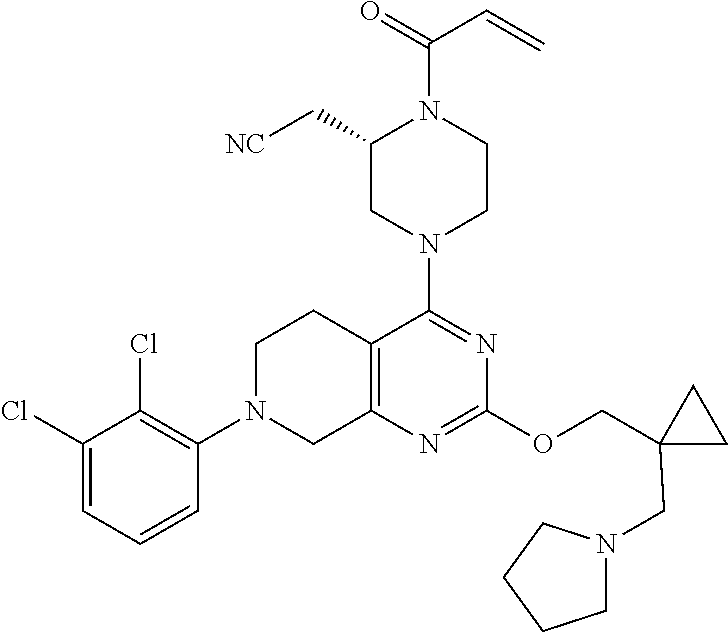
C1(Cl)=CC=CC(N2CC3=C(CC2)C(N2CCN(C(=O)C=C)C(C[NC])C2)=NC(OCC2(CN4CCCC4)CC2)=N3)=C1Cl
